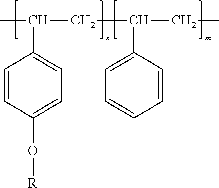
C1=CC(O[R])=CC=C1C(C)CC(CC)C1=CC=CC=C1
